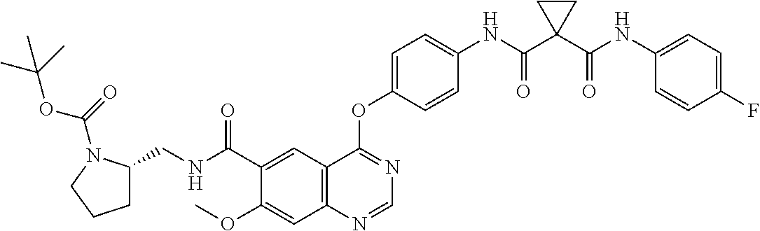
C12=C(N=CN=C1OC1=CC=C(NC(C3(C(NC4=CC=C(F)C=C4)=O)CC3)=O)C=C1)C=C(OC)C(C(NCC1CCCN1C(=O)OC(C)(C)C)=O)=C2
